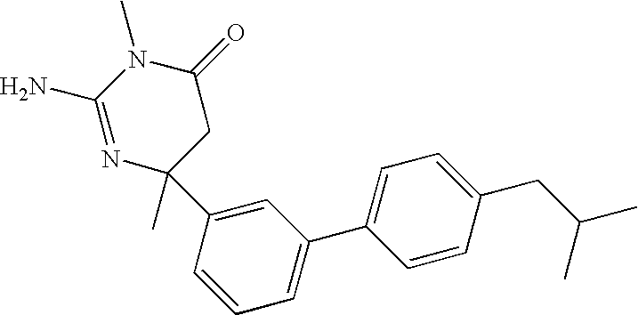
N1=C(N)N(C)C(=O)CC1(C)C1=CC(C2=CC=C(CC(C)C)C=C2)=CC=C1
